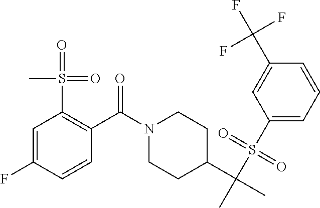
C1(S(C(C)(C2CCN(C(=O)C3=C(S(=O)(=O)C)C=C(F)C=C3)CC2)C)(=O)=O)=CC=CC(C(F)(F)F)=C1
